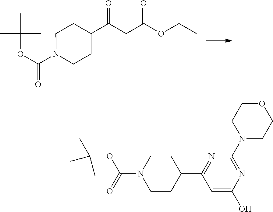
O(C(C)(C)C)C(=O)N1CCC(C(CC(OCC)=O)=O)CC1.C1=C(O)N=C(N2CCOCC2)N=C1C1CCN(C(=O)OC(C)(C)C)CC1
